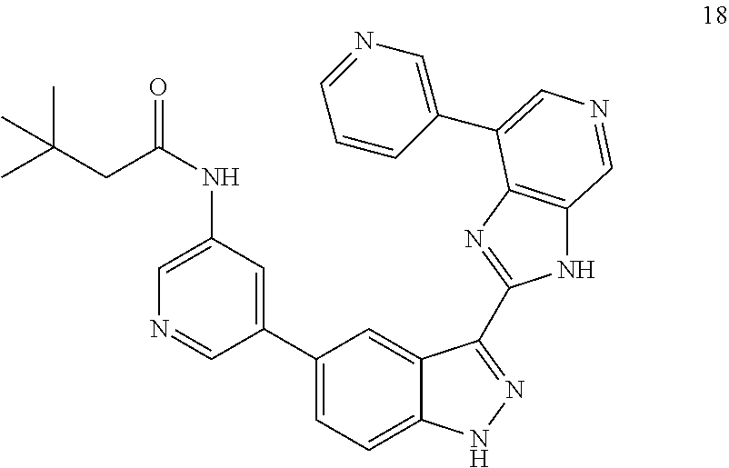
C1(C2=CC(NC(=O)CC(C)(C)C)=CN=C2)=CC=C2C(=C1)C(C1=NC3=C(N1)C=NC=C3C1=CN=CC=C1)=NN2
